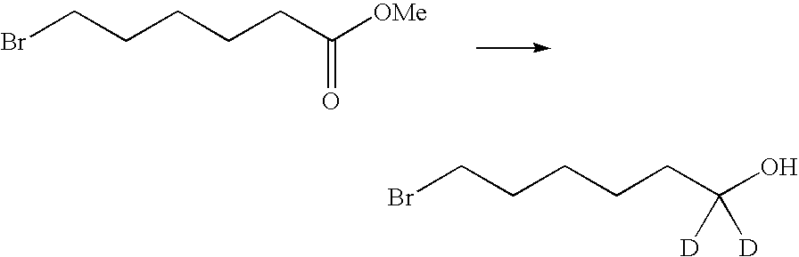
BrCCCCCC([OMe])=O.BrCCCCCC(O)([D])[D]
